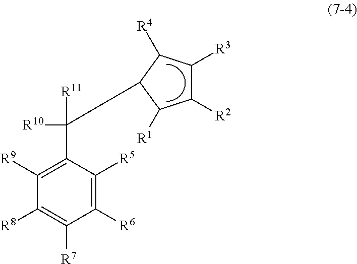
C1([R6])=C([R5])C(C([R10])([R11])C2C([R4])C([R3])C([R2])C2[R1])=C([R9])C([R8])=C1[R7]
